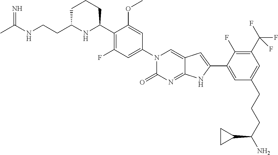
C1C(CCNC(C)=N)NC(C2=C(F)C=C(N3C(=O)N=C4C(=C3)C=C(C3=CC(CCCC(N)C5CC5)=CC(C(F)(F)F)=C3F)N4)C=C2OC)CC1
